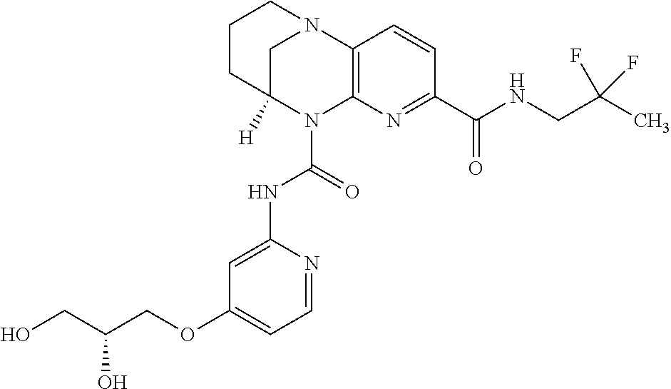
C1CC2([H])CN(C1)C1=C(N2C(=O)NC2=CC(OCC(CO)O)=CC=N2)N=C(C(=O)NCC(C)(F)F)C=C1
